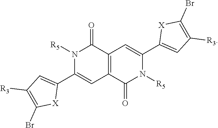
N1([R5])C(C2=CC([R3])=C(Br)[X]2)=CC2=C(C1=O)C=C(C1=CC([R3])=C(Br)[X]1)N([R5])C2=O
